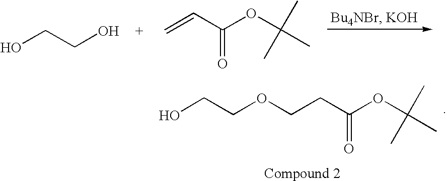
OCCO.C=CC(OC(C)(C)C)=O.C(CC(OC(C)(C)C)=O)OCCO
